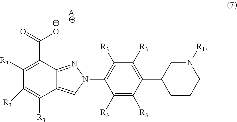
C1([R3])=C(C(=O)[O-])C2=NN(C3=C([R3])C([R3])=C(C4CCCN([R1])C4)C([R3])=C3[R3])C=C2C([R3])=C1[R3].[A]
